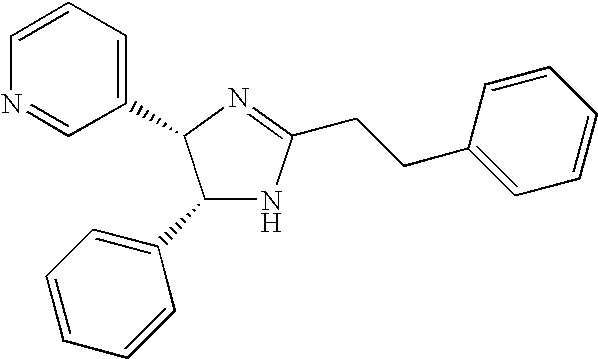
C1(C2=CC=CC=C2)NC(CCC2=CC=CC=C2)=NC1C1=CC=CN=C1
